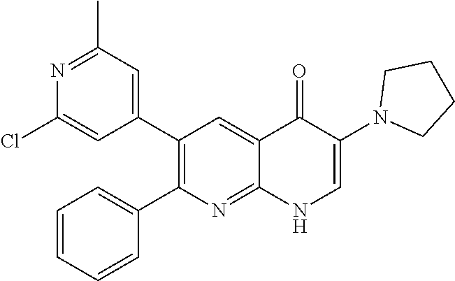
N1=C(C)C=C(C2=C(C3=CC=CC=C3)N=C3C(=C2)C(=O)C(N2CCCC2)=CN3)C=C1Cl
